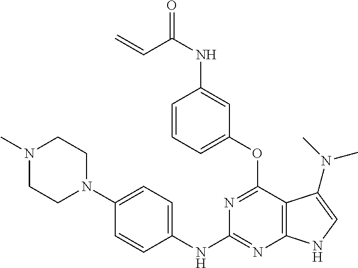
C1(NC2=NC3=C(C(OC4=CC=CC(NC(C=C)=O)=C4)=N2)C(N(C)C)=CN3)=CC=C(N2CCN(C)CC2)C=C1
